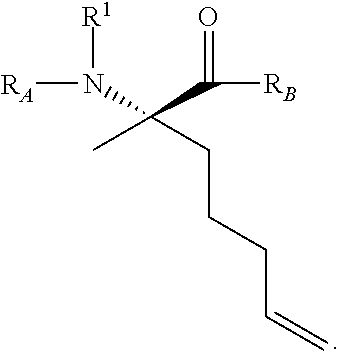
N(C(C([RB])=O)(C)CCCC=C)([R1])[RA]
